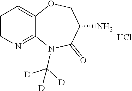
C1=CN=C2C(=C1)OCC(N)C(=O)N2C([D])([D])[D].Cl
